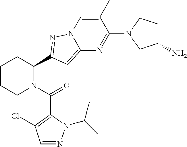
C1CCN(C(=O)C2=C(Cl)C=NN2C(C)C)C(C2=NN3C=C(C)C(N4CC(N)CC4)=NC3=C2)C1
